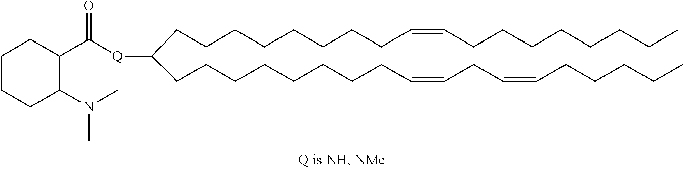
C(CCCCCCCCC(CCCCCCCCC=CCC=CCCCCC)[Q]C(C1C(N(C)C)CCCC1)=O)=CCCCCCCCC
